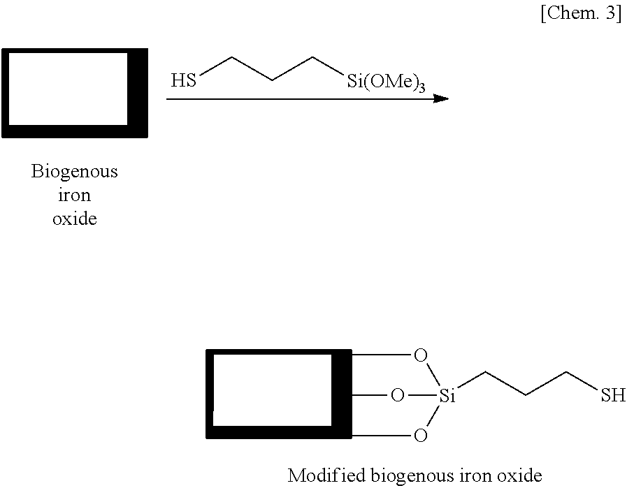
CO[Si](OC)(OC)CCCS.SCCC[Si(OMe)3]
